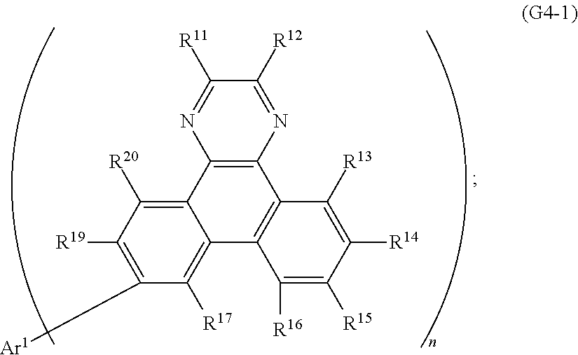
C12=C([R20])C([R19])=C([Ar1])C([R17])=C1C1=C(C3=C2N=C([R11])C([R12])=N3)C([R13])=C([R14])C([R15])=C1[R16]
